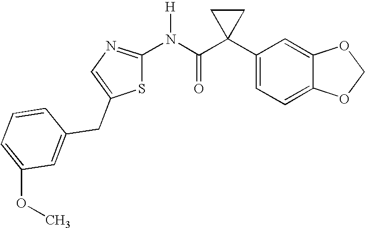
C1(C2(C(N([H])C3=NC=C(CC4=CC(OC)=CC=C4)S3)=O)CC2)=CC=C2C(=C1)OCO2
